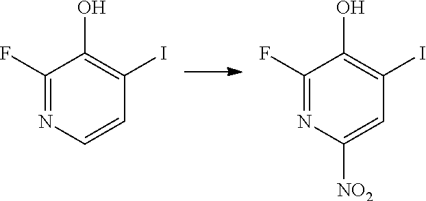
C1(F)=NC=CC(I)=C1O.C1(F)=NC([NO2])=CC(I)=C1O
